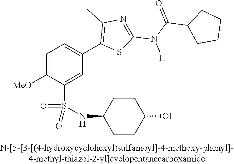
C1=C([OMe])C(S(NC2CCC(O)CC2)(=O)=O)=CC(C2=C(C)N=C(N(C(=O)C3CCCC3)[H])S2)=C1
